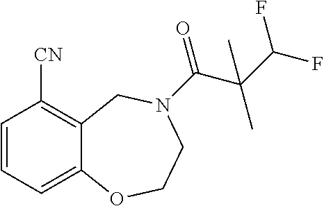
C1=CC=C2C(=C1[CN])CN(C(=O)C(C)(C)C(F)F)CCO2
